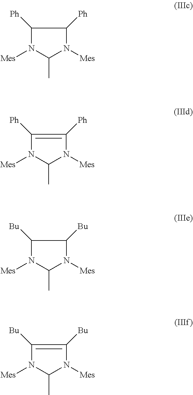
C1([Ph])N([Mes])C(C)N([Mes])C1[Ph].C1([Ph])=C([Ph])N([Mes])C(C)N1[Mes].C1([Bu])N([Mes])C(C)N([Mes])C1[Bu].C1([Bu])=C([Bu])N([Mes])C(C)N1[Mes]
